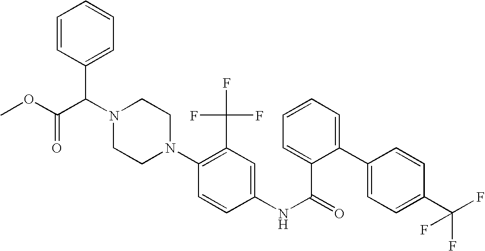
C1=CC(C2=CC=CC=C2C(NC2=CC(C(F)(F)F)=C(N3CCN(C(C4=CC=CC=C4)C(OC)=O)CC3)C=C2)=O)=CC=C1C(F)(F)F
